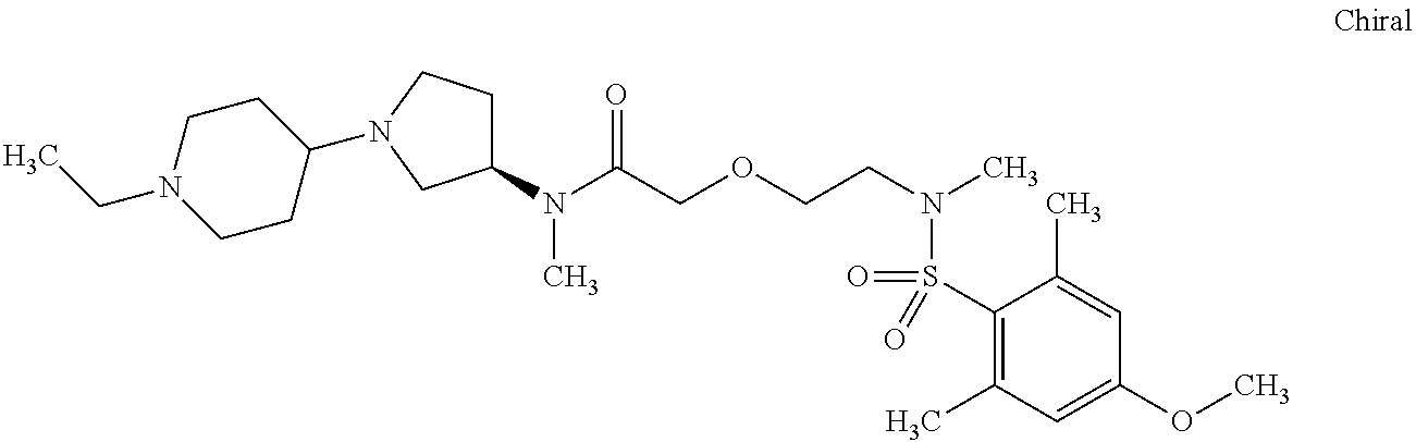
C1(N(C(COCCN(C)S(=O)(C2=C(C)C=C(OC)C=C2C)=O)=O)C)CCN(C2CCN(CC)CC2)C1
